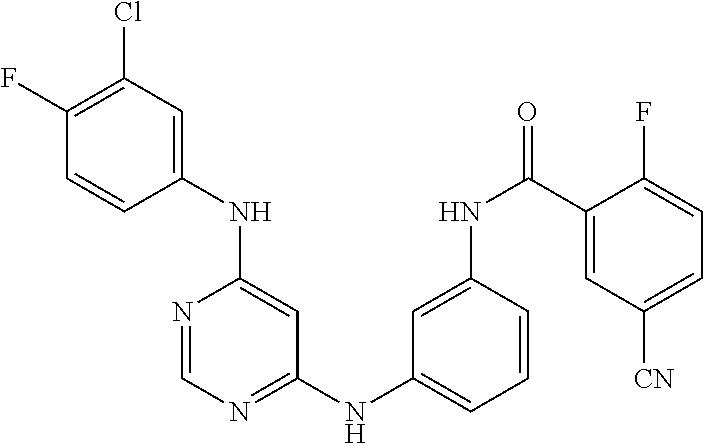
C1(F)=C(Cl)C=C(NC2=CC(NC3=CC=CC(NC(C4=CC([CN])=CC=C4F)=O)=C3)=NC=N2)C=C1
